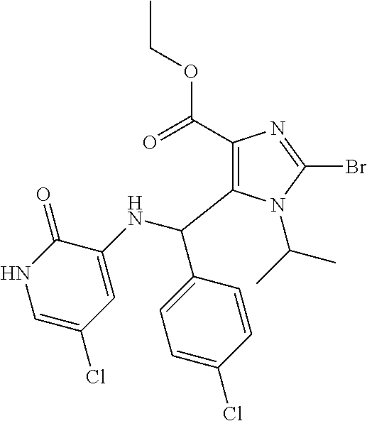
C1(C(=O)OCC)=C(C(NC2=CC(Cl)=CNC2=O)C2=CC=C(Cl)C=C2)N(C(C)C)C(Br)=N1
